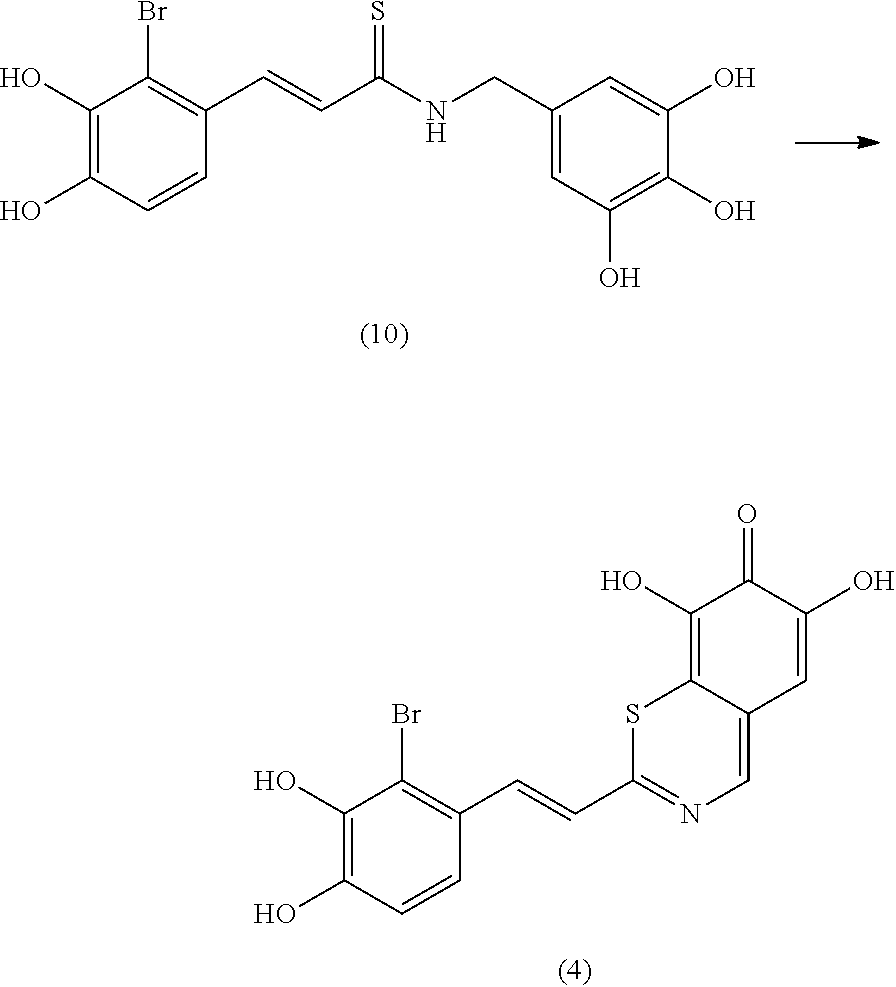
C1(O)=C(O)C=CC(C=CC(NCC2=CC(O)=C(O)C(O)=C2)=S)=C1Br.C1(O)=C(O)C=CC(C=CC2=NC=C3C(=C(O)C(=O)C(O)=C3)S2)=C1Br
